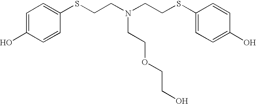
C1=C(O)C=CC(SCCN(CCSC2=CC=C(O)C=C2)CCOCCO)=C1
